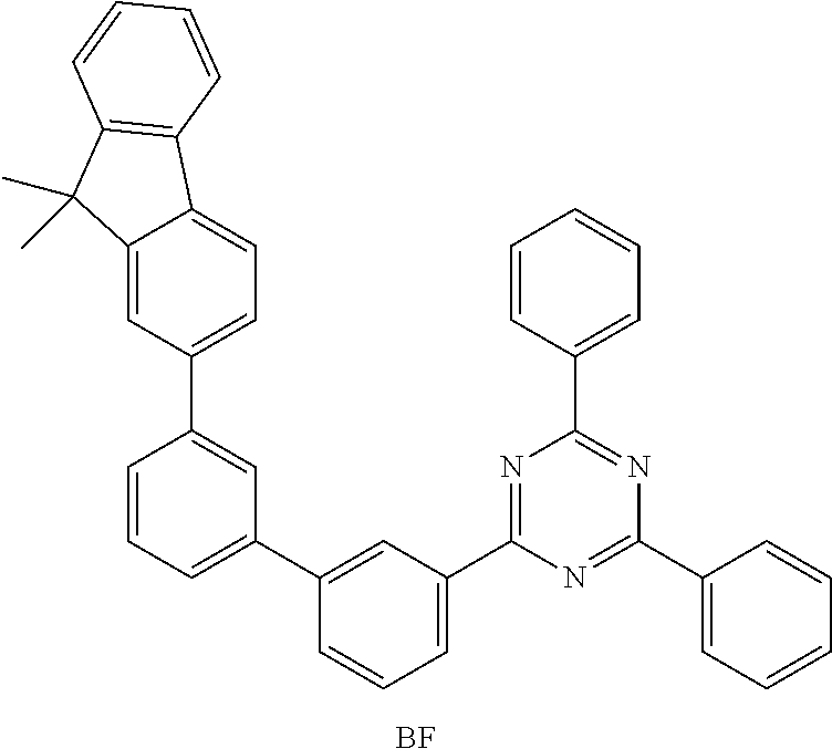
N1=C(C2=CC=CC(C3=CC=CC(C4=CC=C5C(=C4)C(C)(C)C4=C5C=CC=C4)=C3)=C2)N=C(C2=CC=CC=C2)N=C1C1=CC=CC=C1.[BF]
